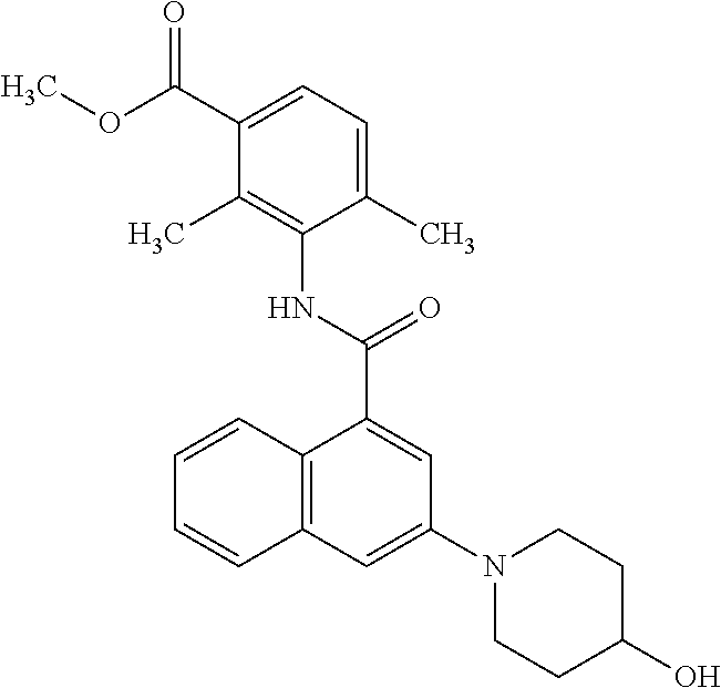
C1(C(=O)OC)=CC=C(C)C(NC(C2=CC(N3CCC(O)CC3)=CC3=C2C=CC=C3)=O)=C1C
